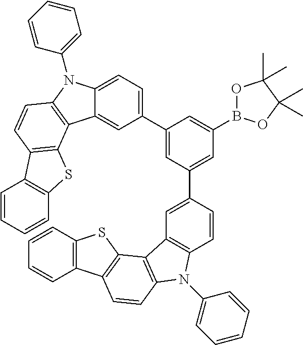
C12=C(C=CC=C1)SC1=C2C=CC2=C1C1=C(N2C2=CC=CC=C2)C=CC(C2=CC(B3OC(C)(C)C(C)(C)O3)=CC(C3=CC=C4C(=C3)C3=C(N4C4=CC=CC=C4)C=CC4=C3SC3=C4C=CC=C3)=C2)=C1
